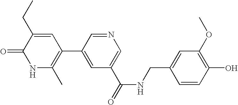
N1C(C)=C(C2=CC(C(NCC3=CC(OC)=C(O)C=C3)=O)=CN=C2)C=C(CC)C1=O
